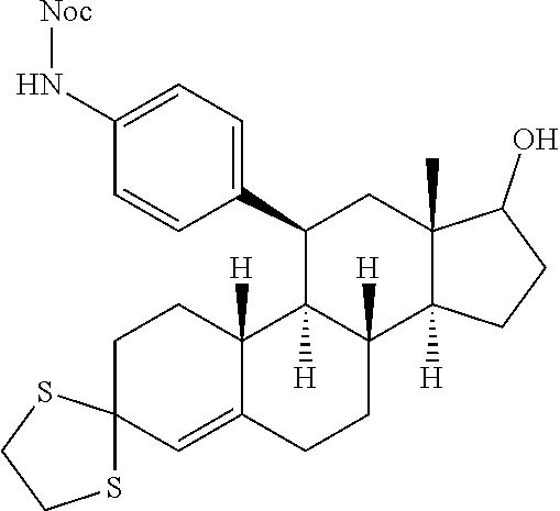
C1CC2([H])C(=CC13SCCS3)CCC1([H])C2([H])C(C2=CC=C(N[Noc])C=C2)CC2(C)C1([H])CCC2O
